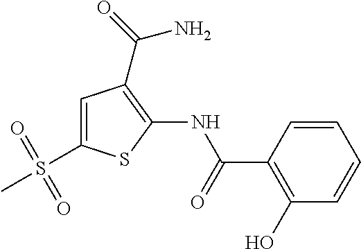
C1=CC(C(=O)NC2=C(C(=O)N)C=C(S(C)(=O)=O)S2)=C(O)C=C1
